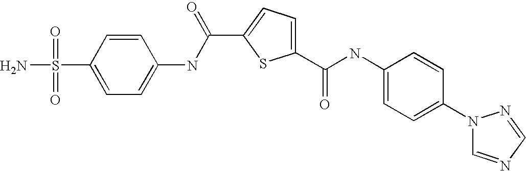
C1(C(=O)NC2=CC=C(N3C=NC=N3)C=C2)=CC=C(C(=O)NC2=CC=C(S(N)(=O)=O)C=C2)S1
